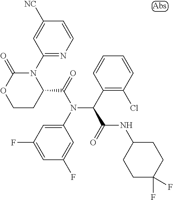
C1([NC])=CC(N2C(C(=O)N(C3=CC(F)=CC(F)=C3)C(C3=C(Cl)C=CC=C3)C(=O)NC3CCC(F)(F)CC3)CCOC2=O)=NC=C1
